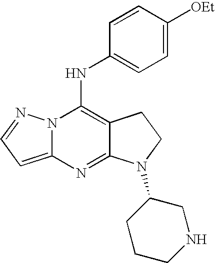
N12C(=CC=N1)N=C1C(=C2NC2=CC=C([OEt])C=C2)CCN1C1CCCNC1
